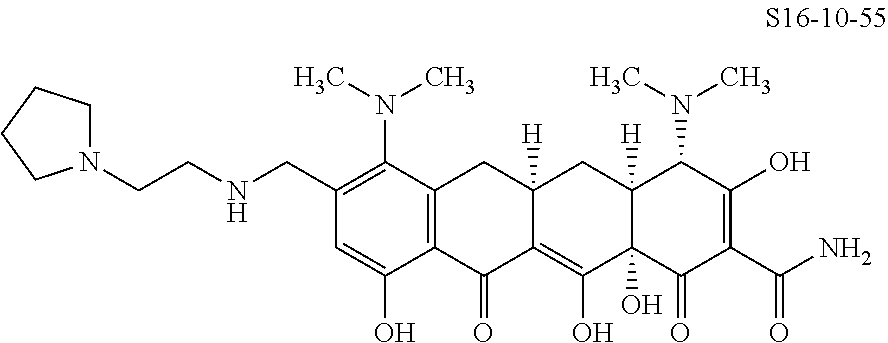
C1(CNCCN2CCCC2)=C(N(C)C)C2=C(C(O)=C1)C(=O)C1=C(O)C3(O)C([H])(CC1([H])C2)C(N(C)C)C(O)=C(C(N)=O)C3=O
